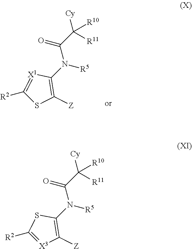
C(C(=O)N(C1=C([Z])[X3]=C([R2])S1)[R5])([R11])([Cy])[R10].C(C(=O)N(C1=C([Z])SC([R2])=[X1]1)[R5])([R11])([Cy])[R10]
